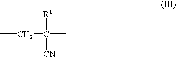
CCC([R1])(C)[CN]
